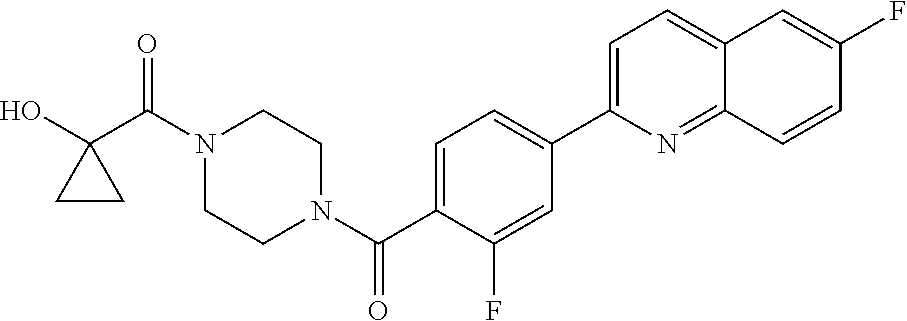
OC1(C(N2CCN(C(=O)C3=CC=C(C4=CC=C5C(=N4)C=CC(F)=C5)C=C3F)CC2)=O)CC1
